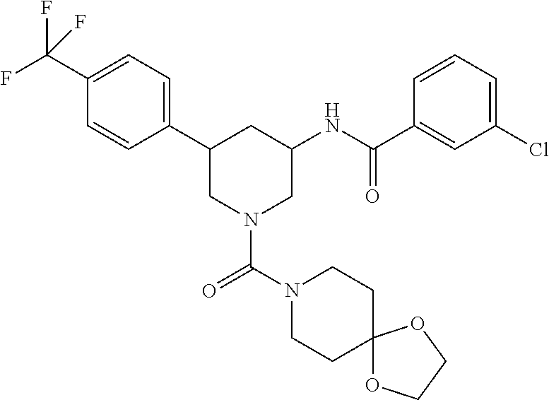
C1(C(F)(F)F)=CC=C(C2CN(C(N3CCC4(CC3)OCCO4)=O)CC(NC(=O)C3=CC(Cl)=CC=C3)C2)C=C1
